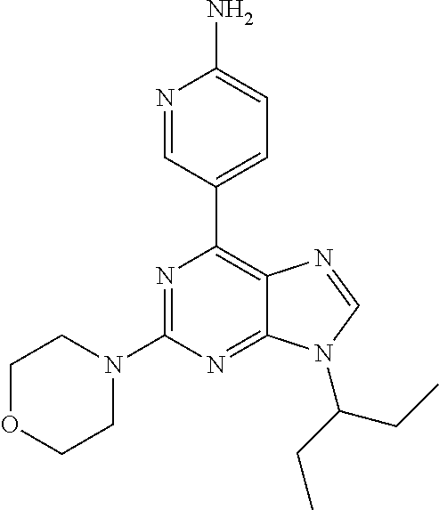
N1=C(N2CCOCC2)N=C2C(=C1C1=CC=C(N)N=C1)N=CN2C(CC)CC
